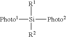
[Photo1][Si]([R1])([R2])[Photo2]
